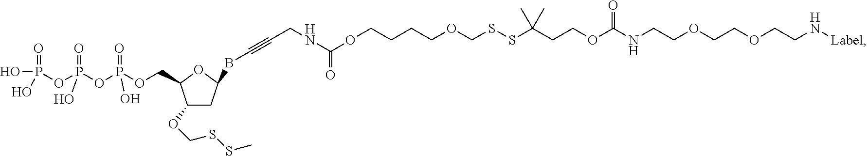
P(OP(OP(OCC1C(OCSSC)CC(BC#CCNC(=O)OCCCCOCSSC(CCOC(=O)NCCOCCOCCN[Label])(C)C)O1)(=O)O)(=O)O)(O)(=O)O
